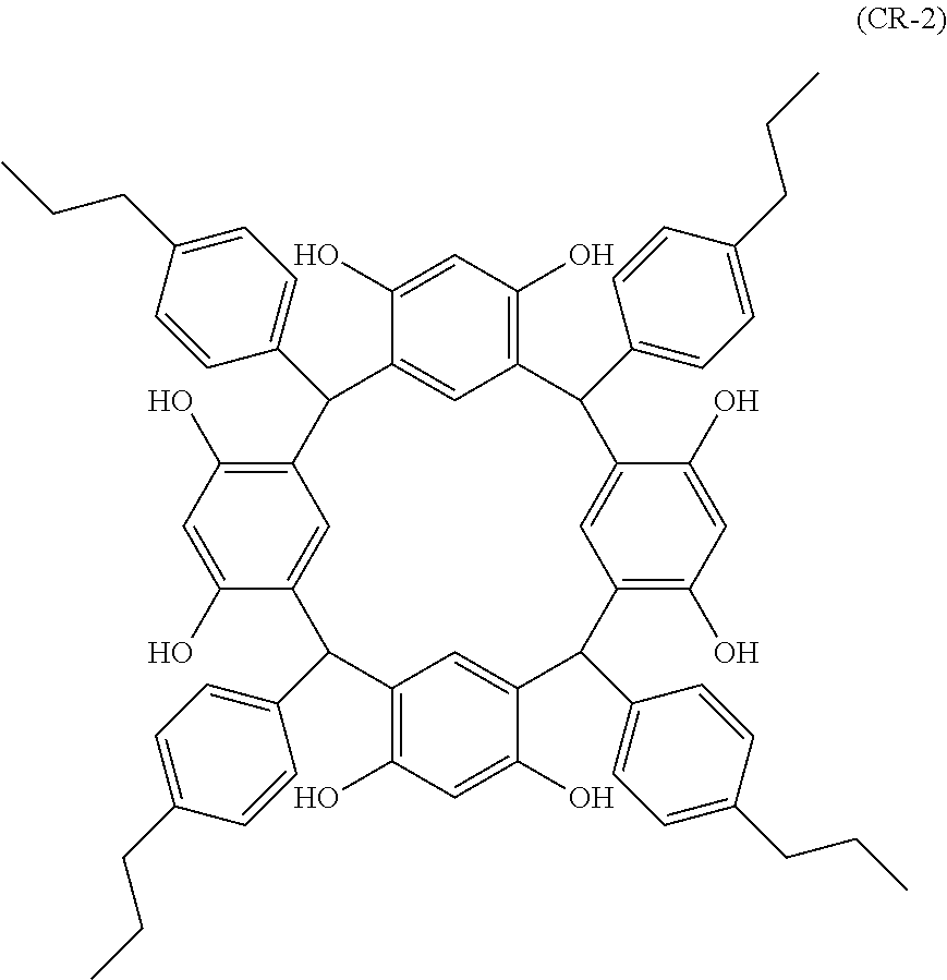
C12=C(O)C=C(O)C(=C1)C(C1=CC=C(CCC)C=C1)C1=C(O)C=C(O)C(=C1)C(C1=CC=C(CCC)C=C1)C1=C(O)C=C(O)C(=C1)C(C1=CC=C(CCC)C=C1)C1=C(O)C=C(O)C(=C1)C2C1=CC=C(CCC)C=C1
